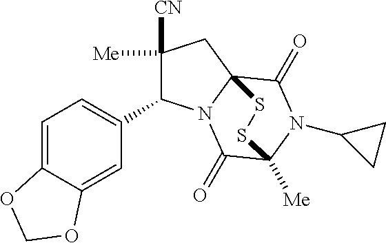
C1([Me])([CN])C(C2=CC=C3C(=C2)OCO3)N2C3(C1)C(=O)N(C1CC1)C([Me])(C2=O)SS3
